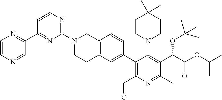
C1=CN=CC(C2=NC(N3CCC4=C(C3)C=CC(C3=C(C=O)N=C(C)C(C(C(=O)OC(C)C)OC(C)(C)C)=C3N3CCC(C)(C)CC3)=C4)=NC=C2)=N1
